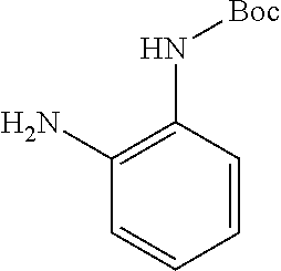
C1(N)=C(N[Boc])C=CC=C1
